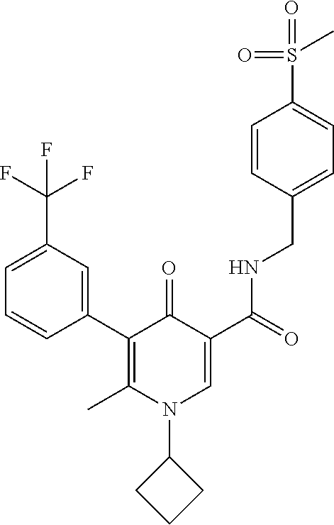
C1(C2=C(C)N(C3CCC3)C=C(C(=O)NCC3=CC=C(S(=O)(=O)C)C=C3)C2=O)=CC(C(F)(F)F)=CC=C1
